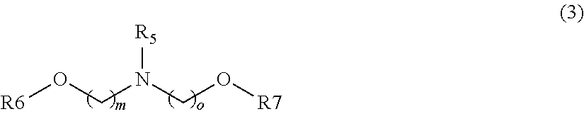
[R6]OCN(CO[R7])[R5]
